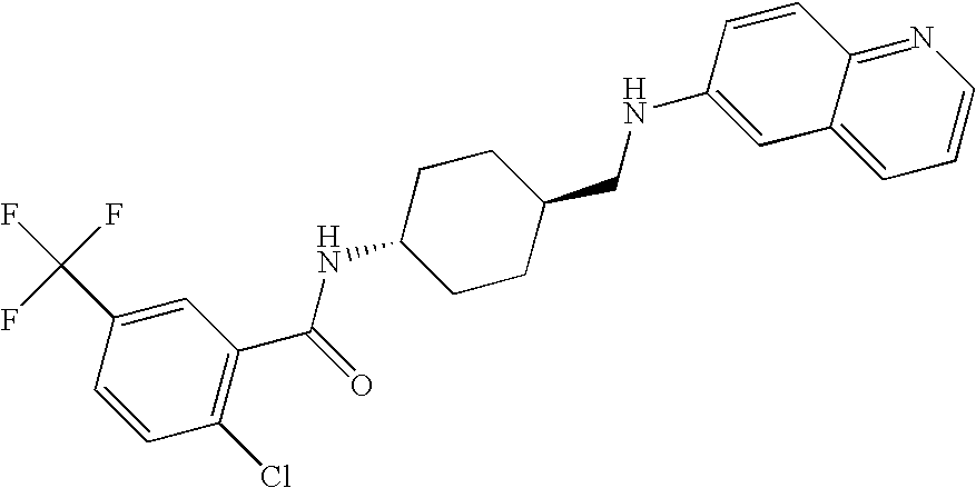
C1(C(F)(F)F)=CC(C(=O)NC2CCC(CNC3=CC4=CC=CN=C4C=C3)CC2)=C(Cl)C=C1
